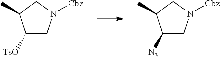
C1([TsO])CN([Cbz])CC1C.C1([N3])CN([Cbz])CC1C
